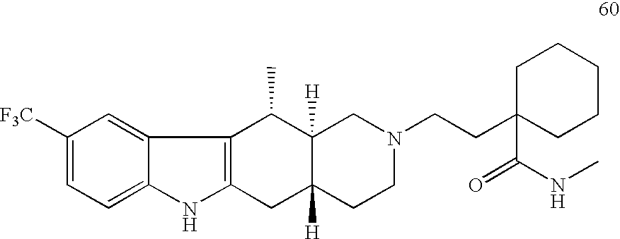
C1([F3C])=CC=C2C(=C1)C1=C(N2)CC2([H])C([H])(C1C)CN(CCC1(C(=O)NC)CCCCC1)CC2
